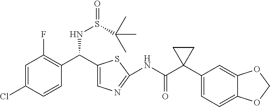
C1=C(Cl)C=CC(C(C2=CN=C(NC(C3(C4=CC=C5C(=C4)OCO5)CC3)=O)S2)NS(=O)C(C)(C)C)=C1F
